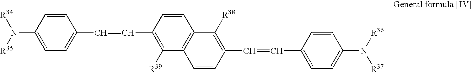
[R34]N(C1=CC=C(C=CC2=C([R39])C3=C(C=C2)C([R38])=C(C=CC2=CC=C(N([R36])[R37])C=C2)C=C3)C=C1)[R35]
